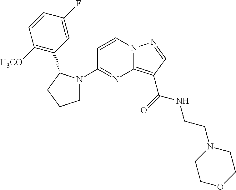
C1=CN2C(=C(C(=O)NCCN3CCOCC3)C=N2)N=C1N1CCCC1C1=C([H3CO])C=CC(F)=C1
